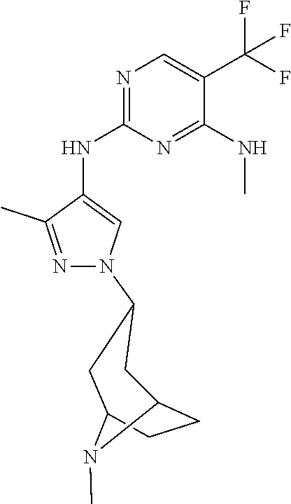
N1=C(NC2=CN(C3CC4CCC(C3)N4C)N=C2C)N=C(NC)C(C(F)(F)F)=C1
